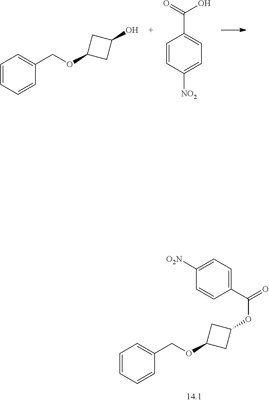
C1=CC=CC(COC2CC(O)C2)=C1.C1=CC([NO2])=CC=C1C(=O)O.C1=CC=CC(COC2CC(OC(=O)C3=CC=C([O2N])C=C3)C2)=C1
